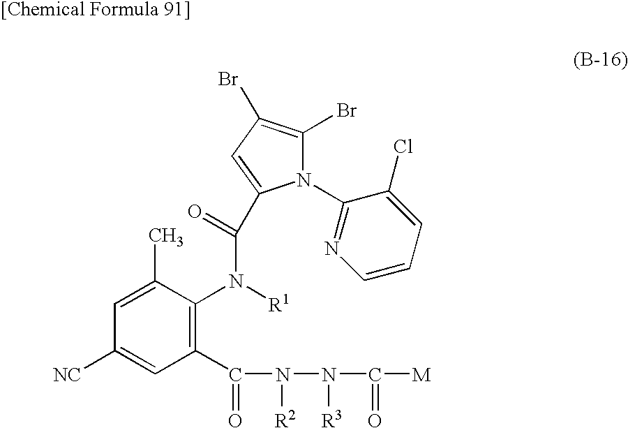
C1(C(N([R2])N([R3])C(=O)[M])=O)=C(N([R1])C(=O)C2=CC(Br)=C(Br)N2C2=NC=CC=C2Cl)C(C)=CC([NC])=C1
